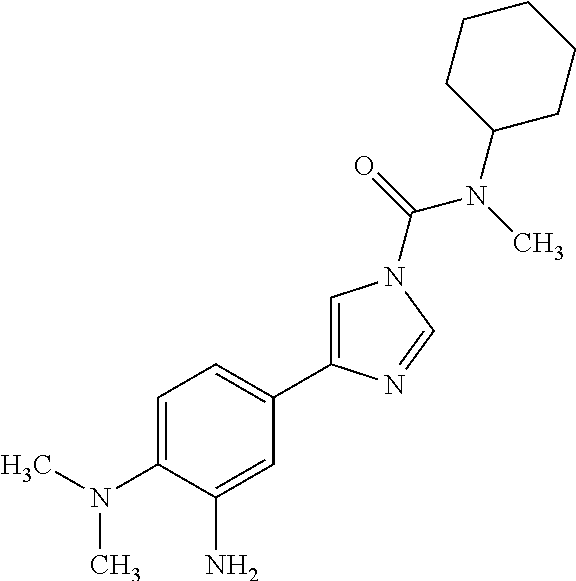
C1=C(N(C)C)C(N)=CC(C2=CN(C(=O)N(C)C3CCCCC3)C=N2)=C1
